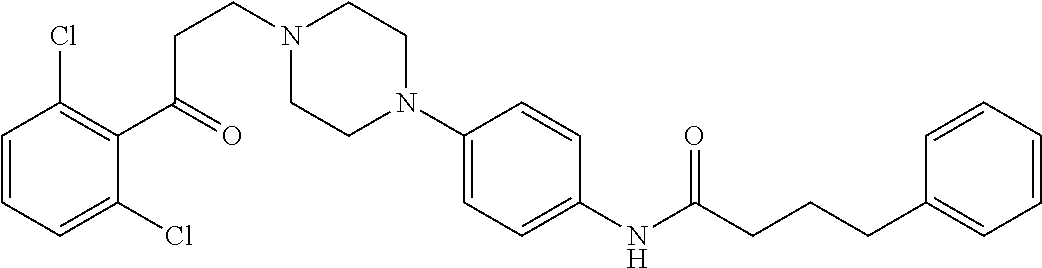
C(CN1CCN(C2=CC=C(NC(CCCC3=CC=CC=C3)=O)C=C2)CC1)C(C1=C(Cl)C=CC=C1Cl)=O
